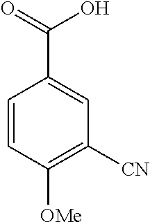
C1=CC([OMe])=C([CN])C=C1C(=O)O
